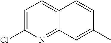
C1=C2C(=NC(Cl)=C1)C=C(C)C=C2
